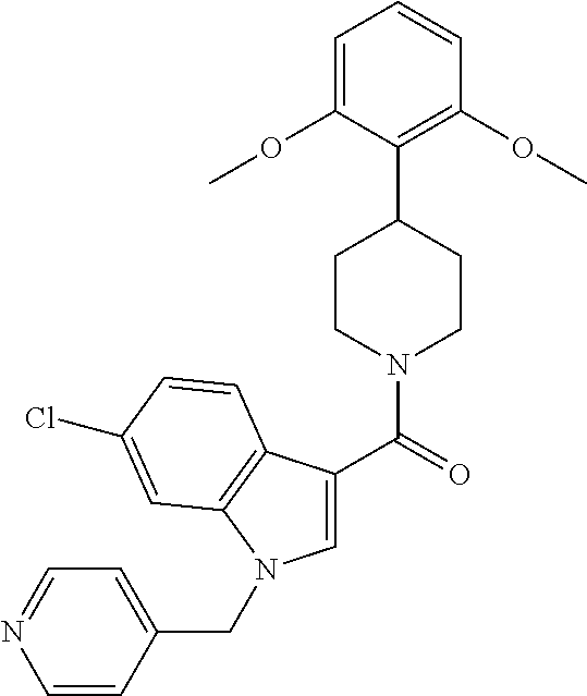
C1(C2CCN(C(=O)C3=CN(CC4=CC=NC=C4)C4=C3C=CC(Cl)=C4)CC2)=C(OC)C=CC=C1OC
